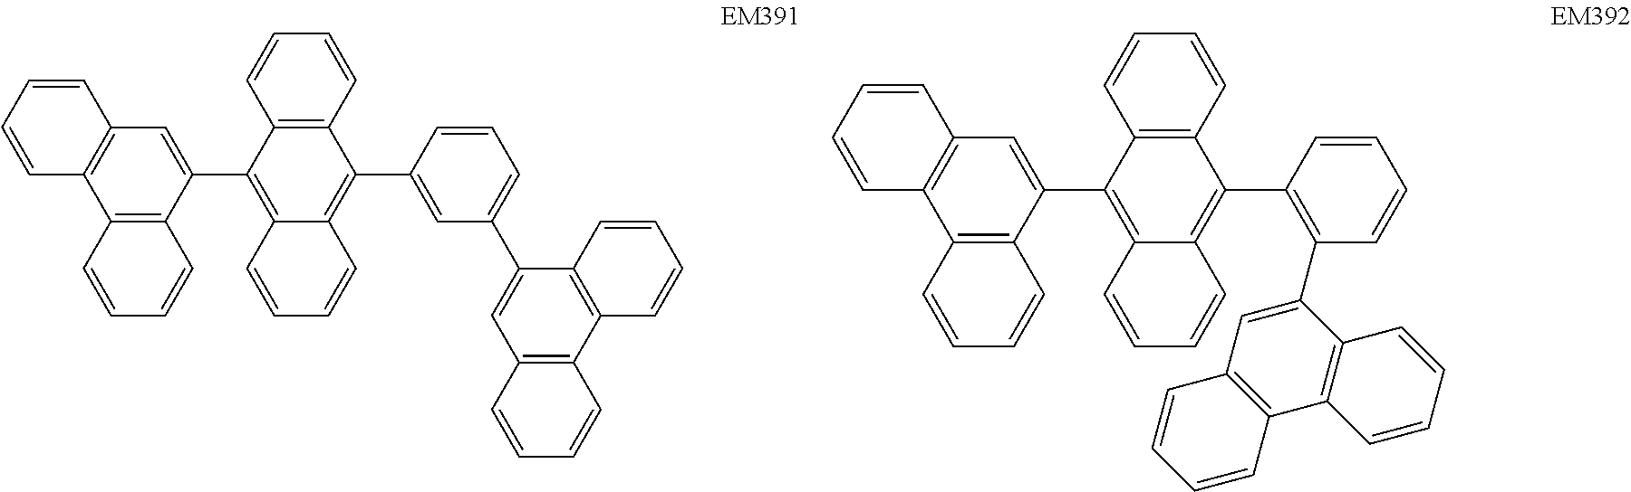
C1=C(C2=C3C(=C(C4=CC(C5=CC6=C(C7=C5C=CC=C7)C=CC=C6)=CC=C4)C4=C2C=CC=C4)C=CC=C3)C2=C(C3=C1C=CC=C3)C=CC=C2.C1=C(C2=C3C(=C(C4=C(C5=CC6=C(C7=C5C=CC=C7)C=CC=C6)C=CC=C4)C4=C2C=CC=C4)C=CC=C3)C2=C(C3=C1C=CC=C3)C=CC=C2
